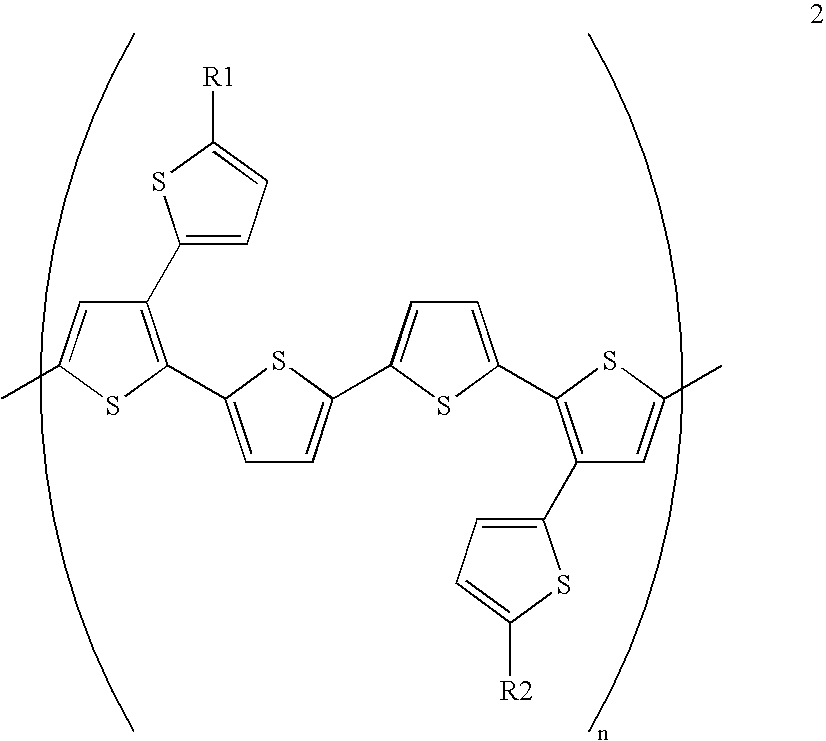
C1(C2=C(C3=CC=C(C4=CC=C(C5=C(C6=CC=C([R2])S6)C=C(C)S5)S4)S3)SC(C)=C2)=CC=C([R1])S1
